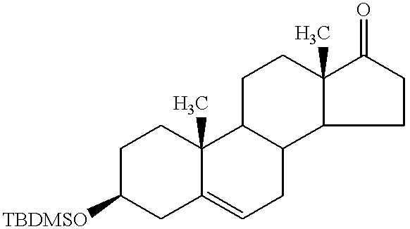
C1C([TBDMSO])CC2=CCC3C(C2(C)C1)CCC1(C)C3CCC1=O
